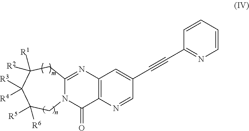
C12=NC3=C(C(=O)N1CC([R5])([R6])C([R3])([R4])C([R1])([R2])C2)N=CC(C#CC1=NC=CC=C1)=C3
